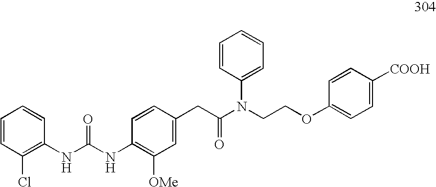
O(CCN(C(CC1=CC([OMe])=C(NC(=O)NC2=C(Cl)C=CC=C2)C=C1)=O)C1=CC=CC=C1)C1=CC=C([COOH])C=C1
